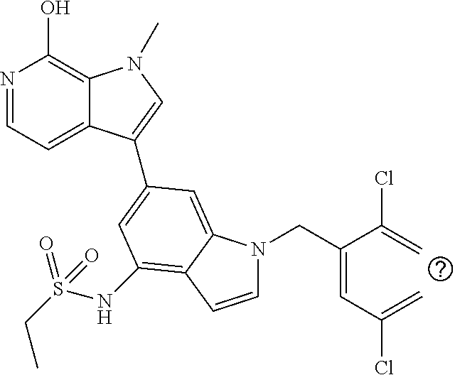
N1=CC=C2C(=C1O)N(C)C=C2C1=CC(NS(CC)(=O)=O)=C2C(=C1)N(CC(=CC(=C)Cl)C(=C)Cl)C=C2
